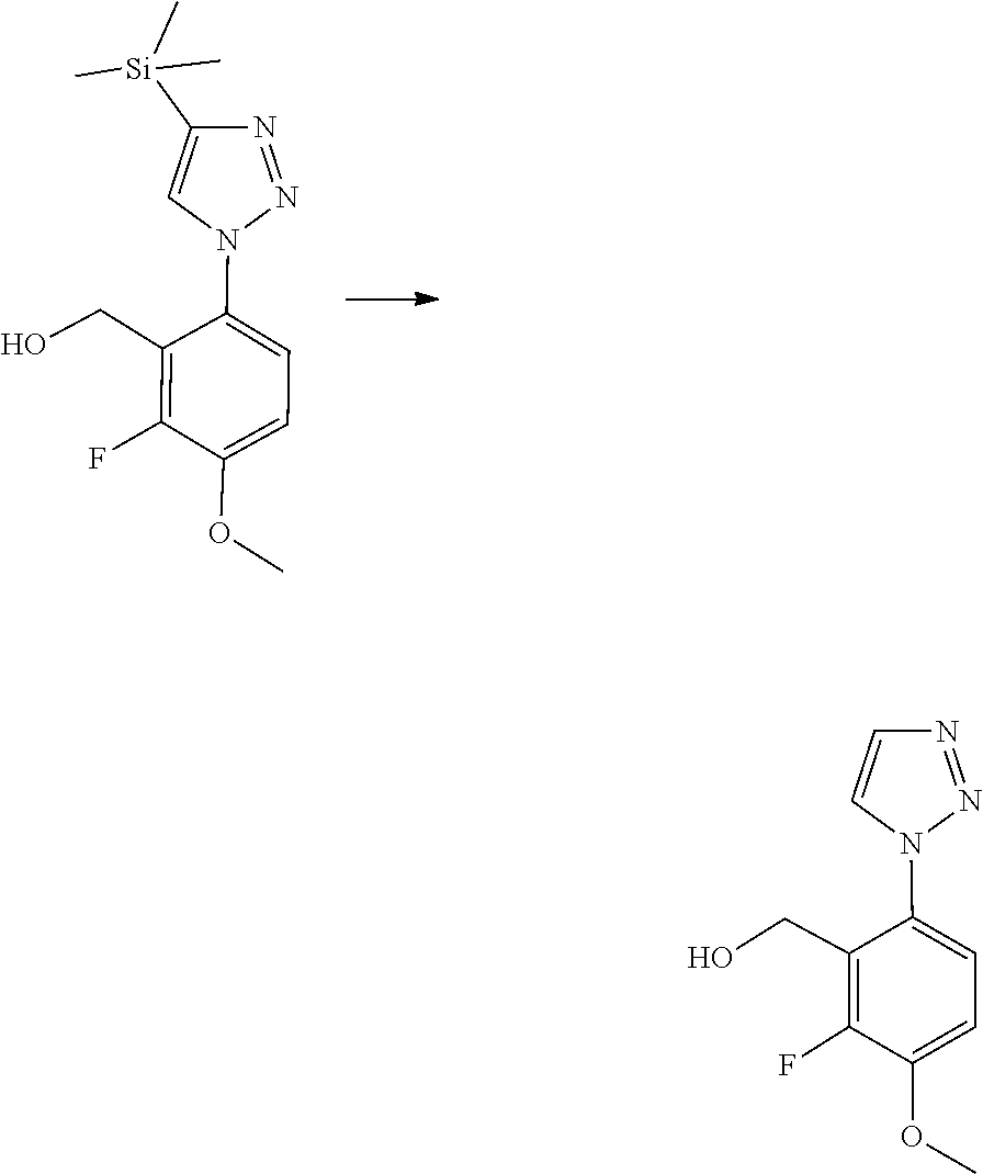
COC1=CC=C(N2N=NC([Si](C)(C)C)=C2)C(CO)=C1F.COC1=CC=C(N2C=CN=N2)C(CO)=C1F
